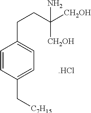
C1(C[C7H15])=CC=C(CCC([CH2OH])(N)[CH2OH])C=C1.[.HCl]
